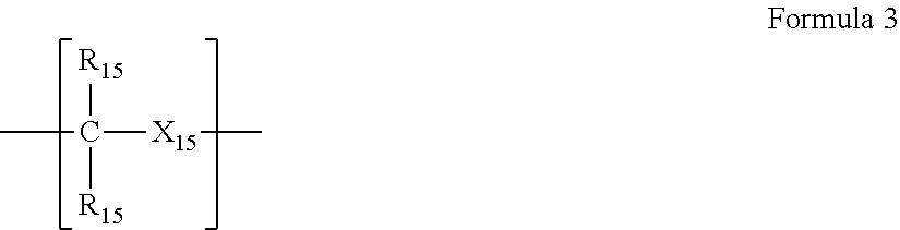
CC([R15])([X15]C)[R15]
